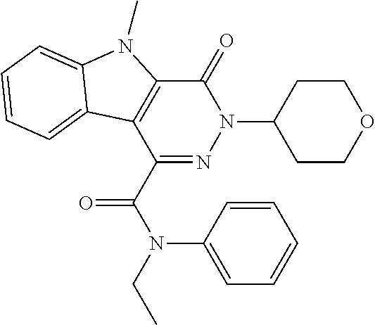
C1(=O)C2=C(C(C(N(CC)C3=CC=CC=C3)=O)=NN1C1CCOCC1)C1=CC=CC=C1N2C
